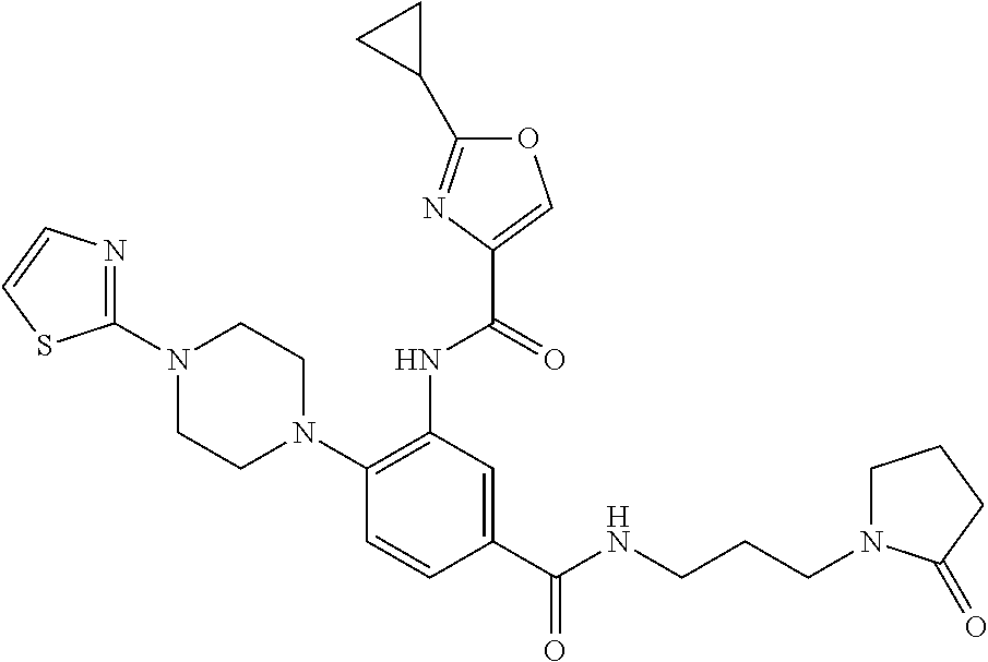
C1(N2CCN(C3=C(NC(=O)C4=COC(C5CC5)=N4)C=C(C(NCCCN4CCCC4=O)=O)C=C3)CC2)=NC=CS1
